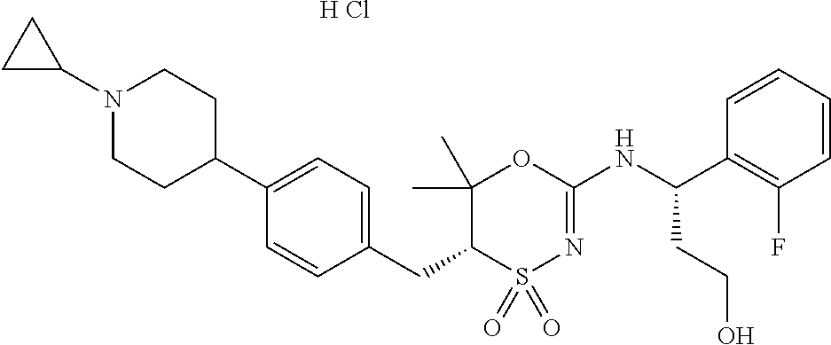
C1=C(C2CCN(C3CC3)CC2)C=CC(CC2C(C)(C)OC(NC(C3=C(F)C=CC=C3)CCO)=NS2(=O)=O)=C1.[H Cl]
